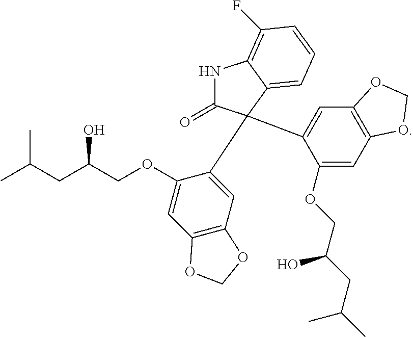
N1C(=O)C(C2=CC3=C(C=C2OCC(CC(C)C)O)OCO3)(C2=CC3=C(C=C2OCC(CC(C)C)O)OCO3)C2=CC=CC(F)=C12
